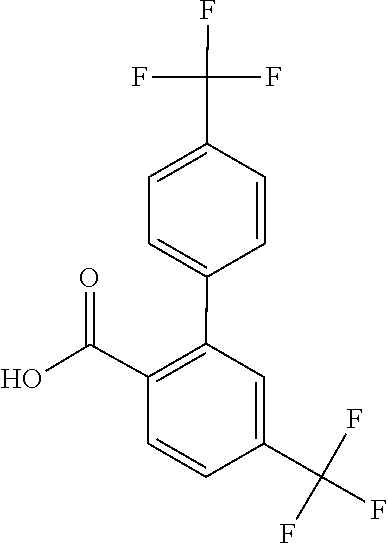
C1(C(F)(F)F)=CC(C2=CC=C(C(F)(F)F)C=C2)=C(C(O)=O)C=C1
